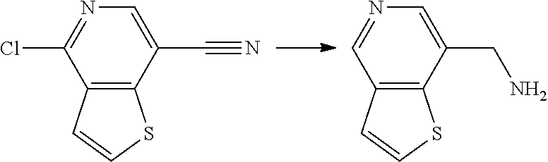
C12=C(C(C#N)=CN=C1Cl)SC=C2.C12=C(C(CN)=CN=C1)SC=C2
